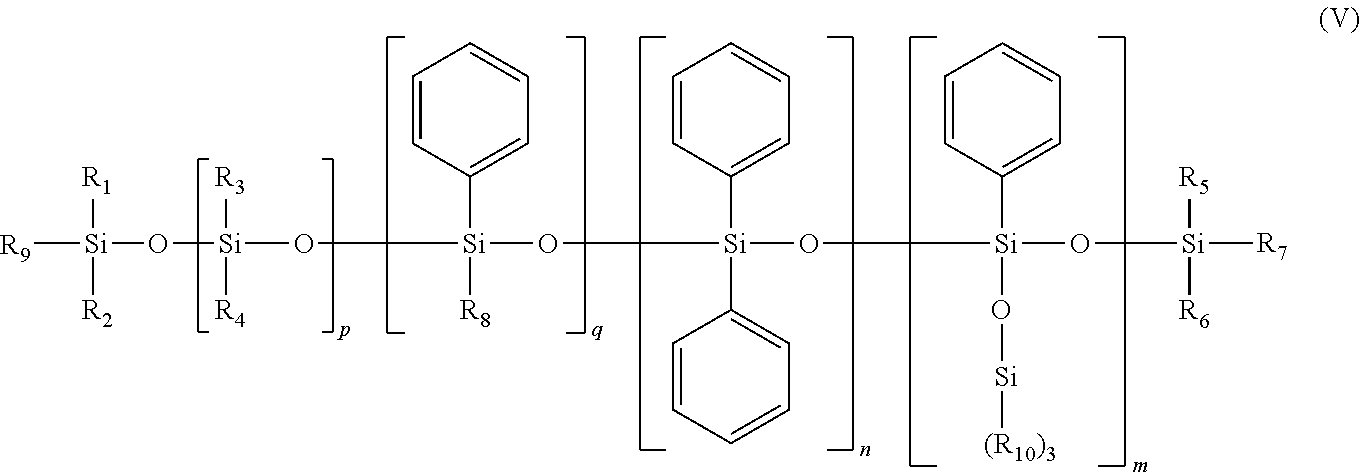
[R9][Si]([R1])([R2])O[Si]([R3])([R4])O[Si]([R8])(C1=CC=CC=C1)O[Si](C1=CC=CC=C1)(C1=CC=CC=C1)O[Si](C1=CC=CC=C1)(O[Si][(R10)3])O[Si]([R7])([R5])[R6]
